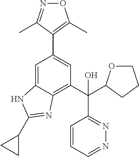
C1=C2C(=C(C(O)(C3=NN=CC=C3)C3OCCC3)C=C1C1=C(C)ON=C1C)N=C(C1CC1)N2
